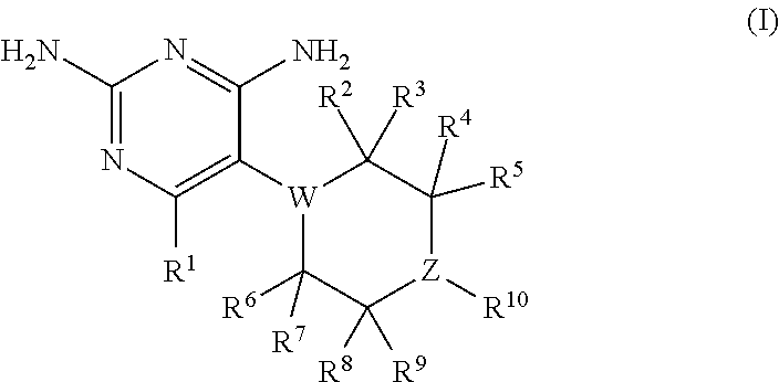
C1(N)=NC([R1])=C([W]2C([R6])([R7])C([R8])([R9])[Z]([R10])C([R4])([R5])C2([R2])[R3])C(N)=N1
